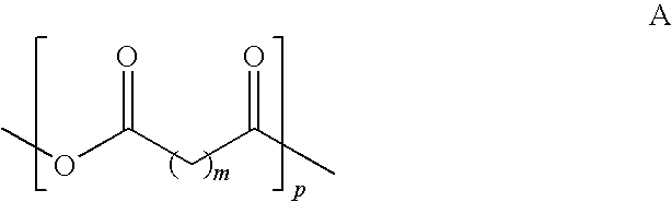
COC(CC(C)=O)=O
